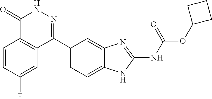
O(C1CCC1)C(=O)NC1=NC2=CC(C3=NNC(=O)C4=C3C=C(F)C=C4)=CC=C2N1
